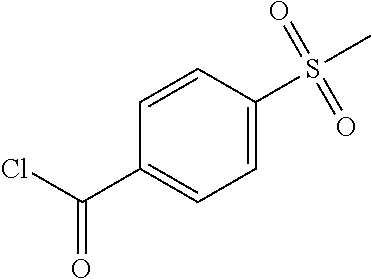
C1=C(S(C)(=O)=O)C=CC(C(Cl)=O)=C1
